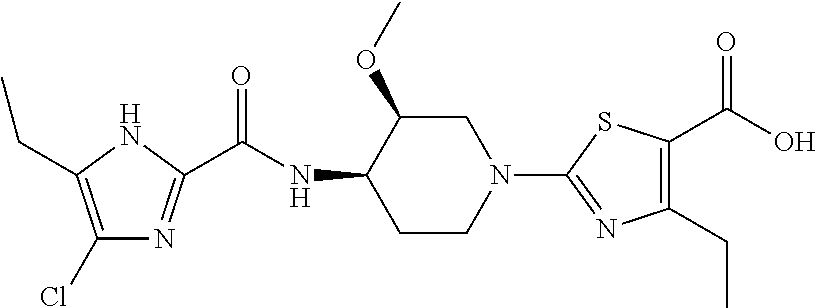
C1(Cl)=C(CC)NC(C(NC2CCN(C3=NC(CC)=C(C(O)=O)S3)CC2OC)=O)=N1
